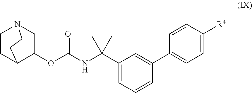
C12C(OC(=O)NC(C)(C)C3=CC=CC(C4=CC=C([R4])C=C4)=C3)CN(CC1)CC2
